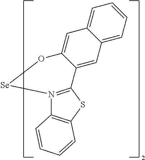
C1=C2C(=CC=C1)C=C1C(=C2)O[Se]N2=C1SC1=C2C=CC=C1
